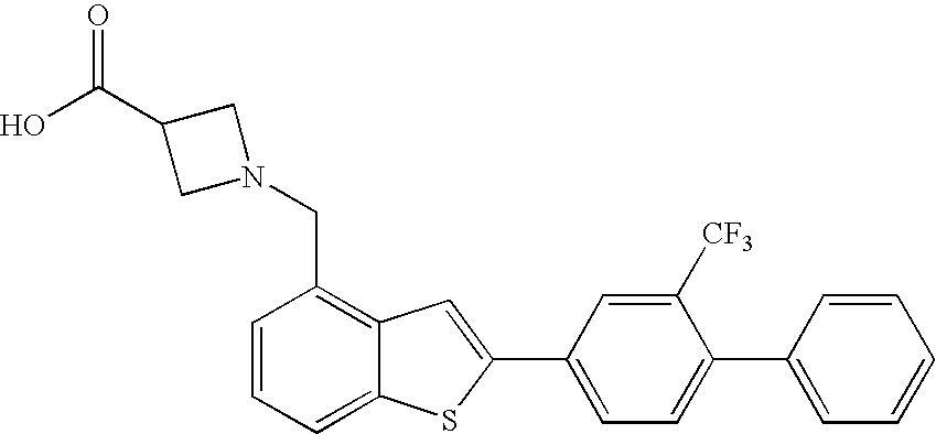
OC(C1CN(CC2=C3C(=CC=C2)SC(C2=CC=C(C4=CC=CC=C4)C([CF3])=C2)=C3)C1)=O
